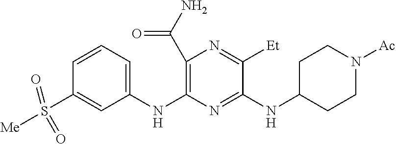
N(C1=NC(NC2=CC=CC(S(=O)(=O)[Me])=C2)=C(C(N)=O)N=C1[Et])C1CCN([Ac])CC1
